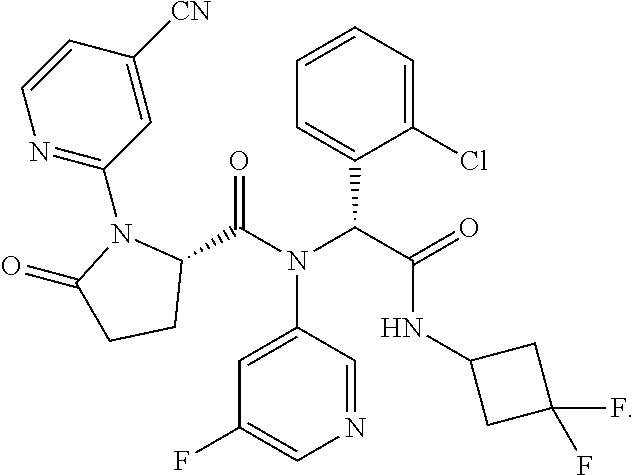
C1(C(N(C(C(=O)NC2CC(F)(F)C2)C2=CC=CC=C2Cl)C2=CC(F)=CN=C2)=O)N(C2=NC=CC([CN])=C2)C(=O)CC1
